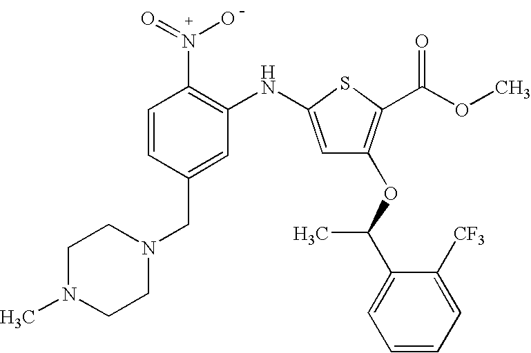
C1(N(O)=O)=C(NC2=CC(OC(C)C3=CC=CC=C3[CF3])=C(C(OC)=O)S2)C=C(CN2CCN(C)CC2)C=C1
